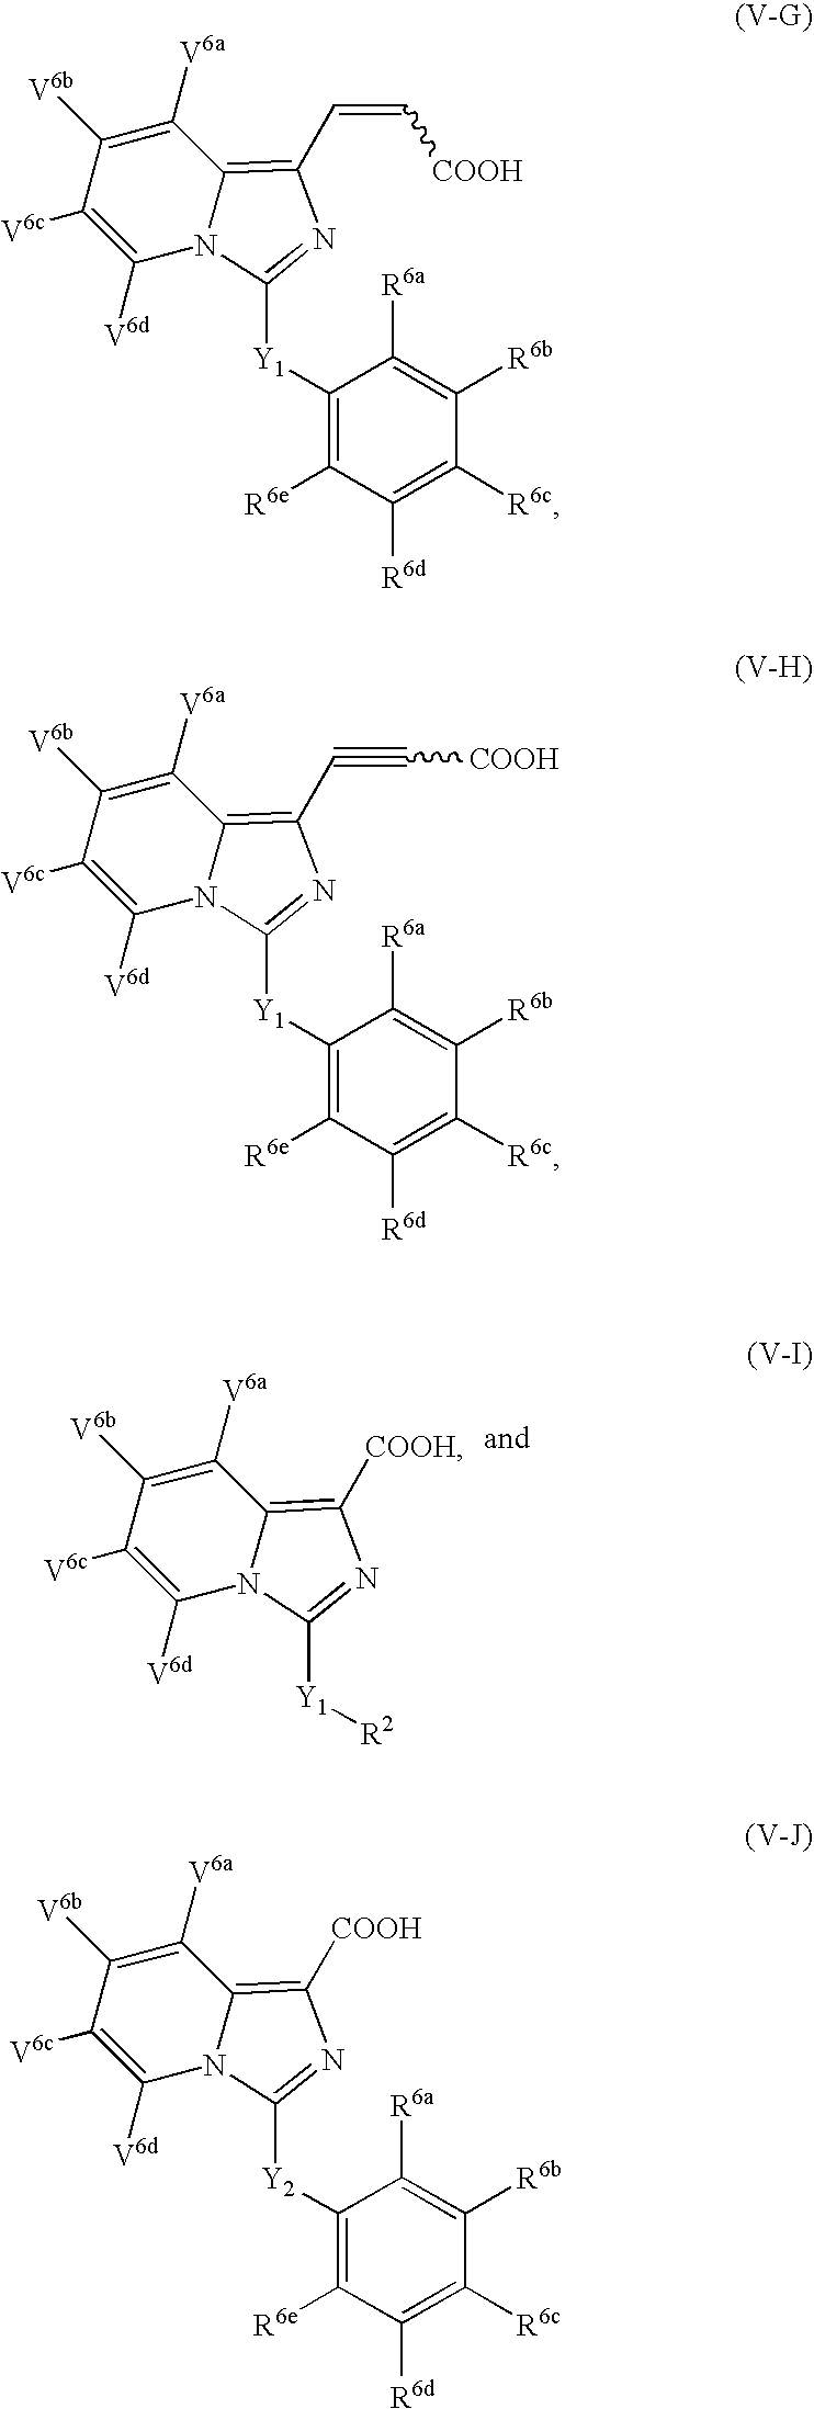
N12C(=C([COOH])N=C1[Y1][R2])C([V6a])=C([V6b])C([V6c])=C2[V6d].N12C(=C(C=C[COOH])N=C1[Y1]C1=C([R6e])C([R6d])=C([R6c])C([R6b])=C1[R6a])C([V6a])=C([V6b])C([V6c])=C2[V6d].N12C(=C(C#C[COOH])N=C1[Y1]C1=C([R6e])C([R6d])=C([R6c])C([R6b])=C1[R6a])C([V6a])=C([V6b])C([V6c])=C2[V6d].N12C(=C([COOH])N=C1[Y2]C1=C([R6e])C([R6d])=C([R6c])C([R6b])=C1[R6a])C([V6a])=C([V6b])C([V6c])=C2[V6d]
